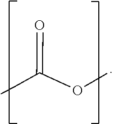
CCC(=O)OC
